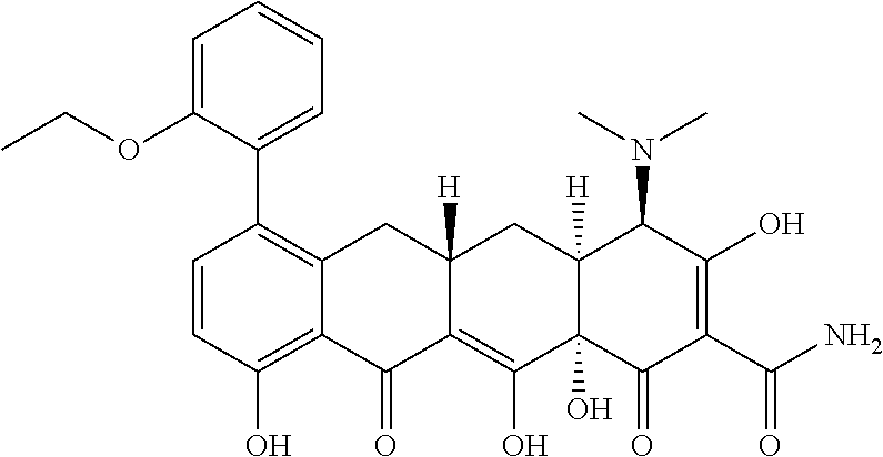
C1=CC(O)=C2C(=C1C1=CC=CC=C1OCC)CC1([H])C(=C(O)C3(O)C([H])(C1)C(N(C)C)C(O)=C(C(N)=O)C3=O)C2=O
